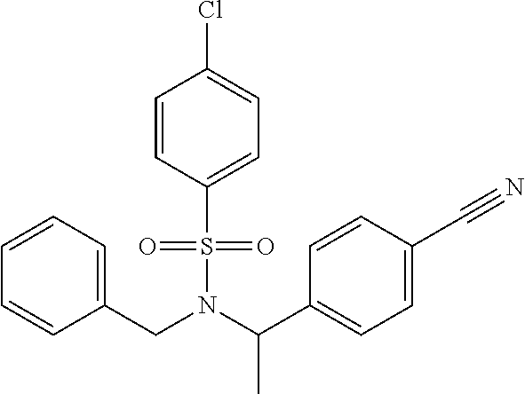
C(N(C(C1=CC=C(C#N)C=C1)C)S(=O)(=O)C1=CC=C(Cl)C=C1)C1=CC=CC=C1
